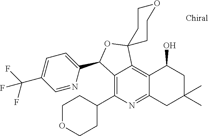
C1=NC(C2C3=C(C4CCOCC4)N=C4C(=C3C3(O2)CCOCC3)C(O)CC(C)(C)C4)=CC=C1C(F)(F)F
